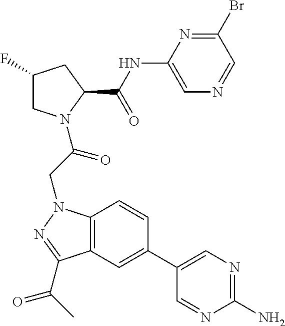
BrC1=NC(NC(C2CC(F)CN2C(CN2C3=C(C(C(C)=O)=N2)C=C(C2=CN=C(N)N=C2)C=C3)=O)=O)=CN=C1
